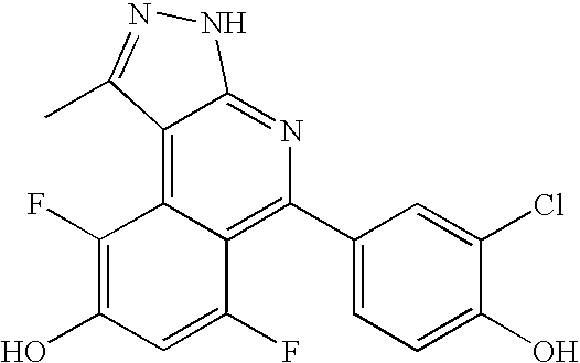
C1(C2=C3C(=C4C(=N2)NN=C4C)C(F)=C(O)C=C3F)=CC=C(O)C(Cl)=C1
